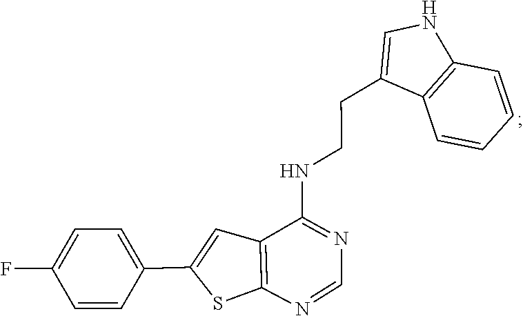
C1=C(C2=CC3=C(S2)N=CN=C3NCCC2=CNC3=C2C=CC=C3)C=CC(F)=C1
